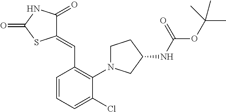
C1(=CC2=C(N3CCC(NC(OC(C)(C)C)=O)C3)C(Cl)=CC=C2)C(=O)NC(=O)S1
